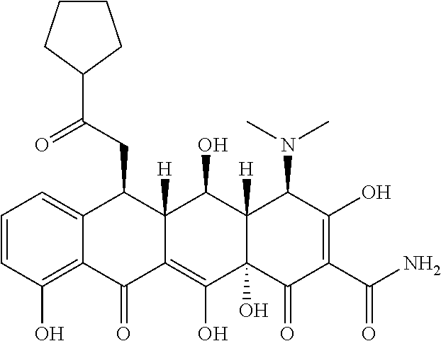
C1=CC(O)=C2C(=C1)C(CC(C1CCCC1)=O)C1([H])C(=C(O)C3(O)C([H])(C1O)C(N(C)C)C(O)=C(C(N)=O)C3=O)C2=O
